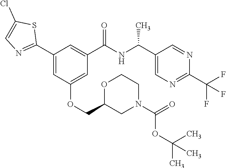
C1(C2=NC=C(Cl)S2)=CC(OCC2CN(C(=O)OC(C)(C)C)CCO2)=CC(C(NC(C2=CN=C(C(F)(F)F)N=C2)C)=O)=C1
